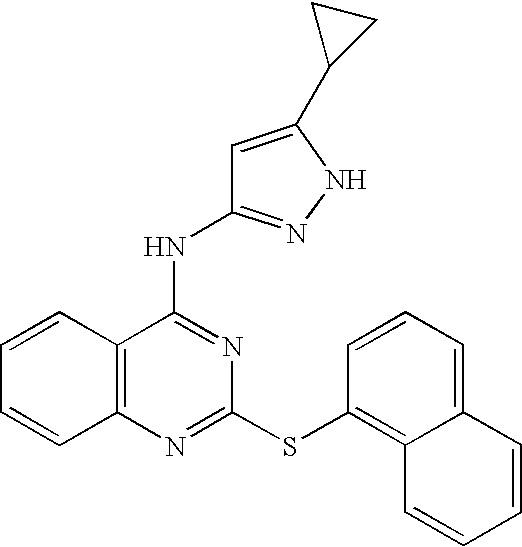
C1=CC2=C(C=C1)N=C(SC1=C3C(=CC=C1)C=CC=C3)N=C2NC1=NNC(C2CC2)=C1
